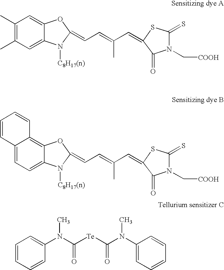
C1(C)=C(C)C=C2C(=C1)OC(=CC=C(C=C1C(=O)N(C[COOH])C(=S)S1)C)N2[C8H17(n)].C12=CC=C3C(=C1C=CC=C2)OC(=CC=C(C=C1C(=O)N(C[COOH])C(=S)S1)C)N3[C8H17(n)].C1=CC=CC(N(C([Te]C(N(C2=CC=CC=C2)C)=O)=O)C)=C1
